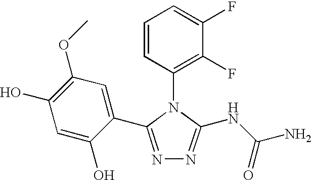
C1=CC(N2C(NC(N)=O)=NN=C2C2=CC(OC)=C(O)C=C2O)=C(F)C(F)=C1
